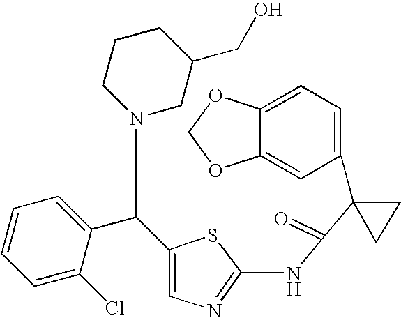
C1=C2C(=CC(C3(C(=O)NC4=NC=C(C(C5=CC=CC=C5Cl)CN5CC(CO)CCC5)S4)CC3)=C1)OCO2
